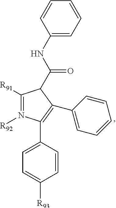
C1(NC(=O)C2C([R91])=N([R92])C(C3=CC=C([R93])C=C3)=C2C2=CC=CC=C2)=CC=CC=C1
